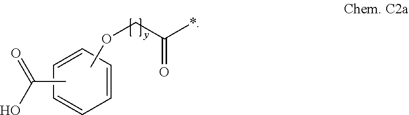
C1=CC=CC=C1.CC(=O)O.COCC(*)=O
